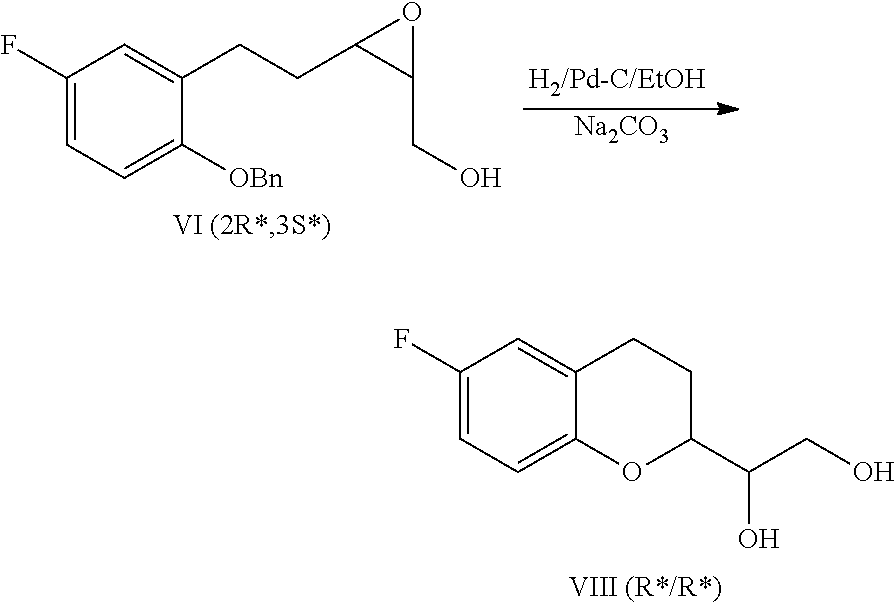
C1=C(F)C=C(CCC2C(CO)O2)C([OBn])=C1.[Na2CO3].C1(F)=CC=C2C(=C1)CCC(C(CO)O)O2
